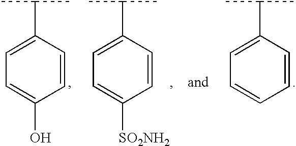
C1=CC=C(C(C)C)C=C1.OC1=CC=C(C(C)C)C=C1.[SO2NH2]C1=CC=C(C(C)C)C=C1
